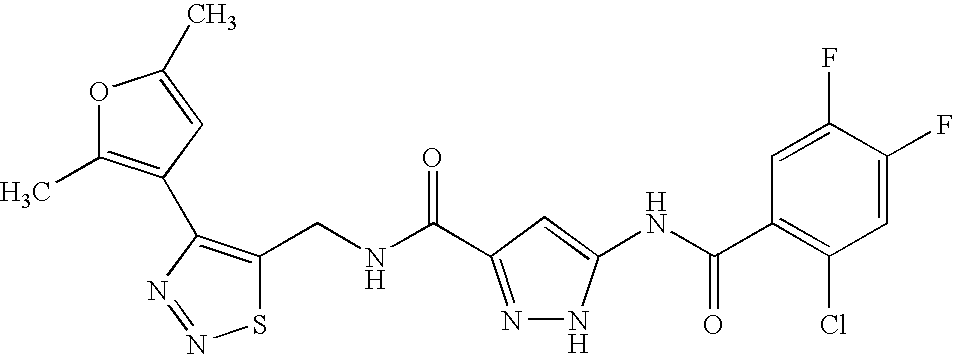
C1(CNC(=O)C2=NNC(NC(C3=C(Cl)C=C(F)C(F)=C3)=O)=C2)=C(C2=C(C)OC(C)=C2)N=NS1
